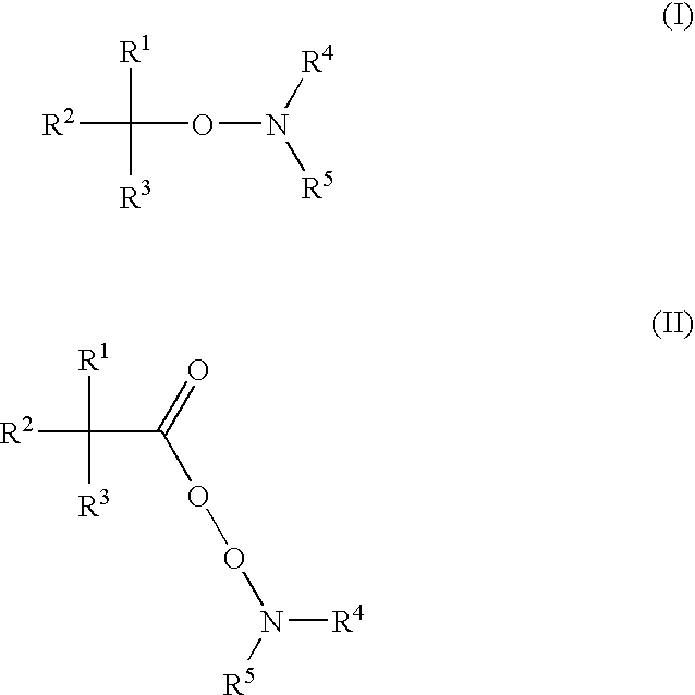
[R2]C([R1])([R3])ON([R5])[R4].[R2]C([R1])([R3])C(=O)OON([R5])[R4]
